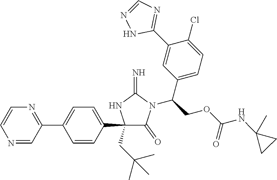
C1(C2=CC=C(C3=NC=CN=C3)C=C2)(CC(C)(C)C)C(=O)N(C(COC(NC2(C)CC2)=O)C2=CC=C(Cl)C(C3=NC=NN3)=C2)C(=N)N1
